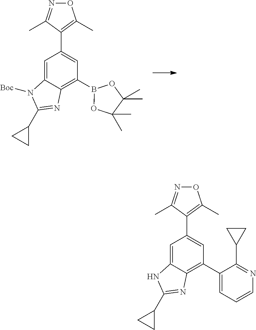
C1=C2C(=C(B3OC(C)(C)C(C)(C)O3)C=C1C1=C(C)ON=C1C)N=C(C1CC1)N2[Boc].C1=C2C(=C(C3=CC=CN=C3C3CC3)C=C1C1=C(C)ON=C1C)N=C(C1CC1)N2
